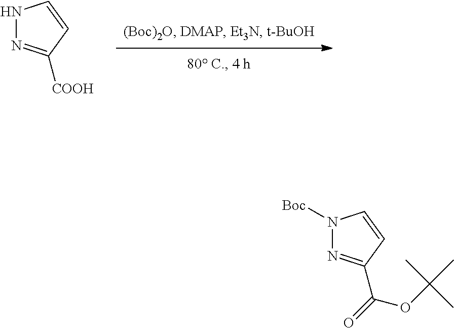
N1N=C([COOH])C=C1.N1([Boc])N=C(C(OC(C)(C)C)=O)C=C1
